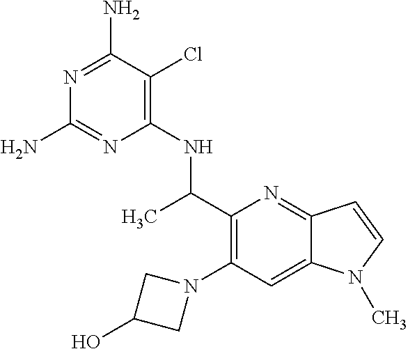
N1=C(N)C(Cl)=C(NC(C2=C(N3CC(O)C3)C=C3C(=N2)C=CN3C)C)N=C1N
